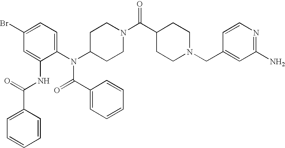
C1(N(C2=CC=C(Br)C=C2NC(C2=CC=CC=C2)=O)C(C2=CC=CC=C2)=O)CCN(C(C2CCN(CC3=CC(N)=NC=C3)CC2)=O)CC1
